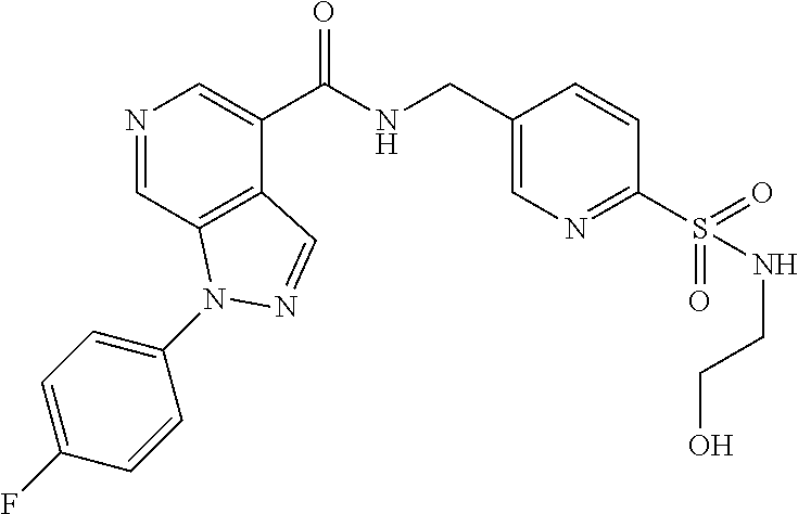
N1=CC2=C(C(C(NCC3=CN=C(S(=O)(NCCO)=O)C=C3)=O)=C1)C=NN2C1=CC=C(F)C=C1
